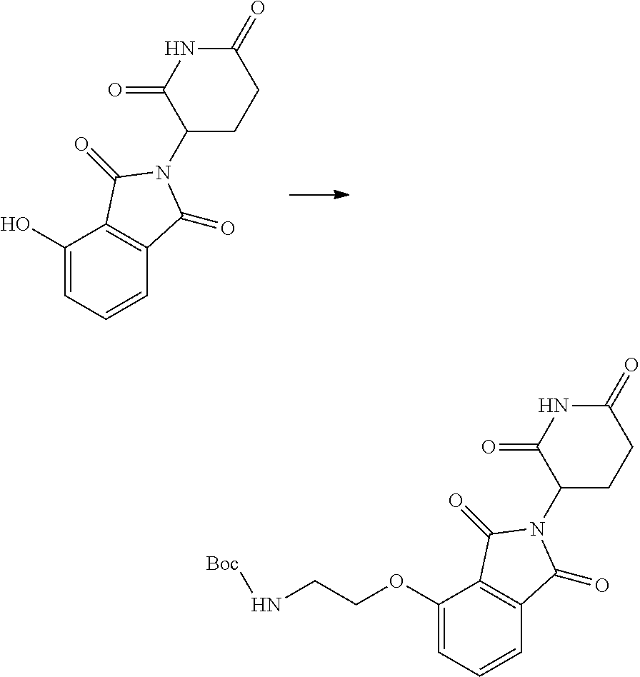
C1(O)=CC=CC2=C1C(=O)N(C1CCC(=O)NC1=O)C2=O.C1(OCCN[Boc])=CC=CC2=C1C(=O)N(C1CCC(=O)NC1=O)C2=O
